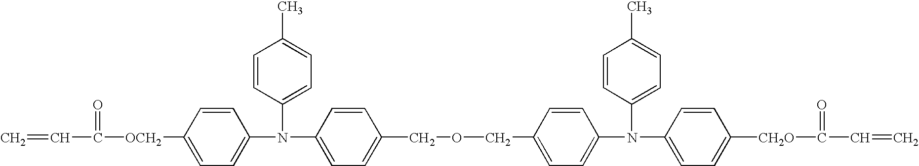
C=CC(=O)[OCH2]C1=CC=C(N(C2=CC=C(C)C=C2)C2=CC=C(COCC3=CC=C(N(C4=CC=C(C)C=C4)C4=CC=C([CH2O]C(=O)C=C)C=C4)C=C3)C=C2)C=C1
